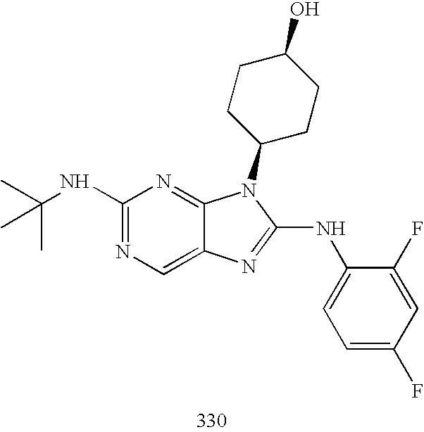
C1(NC(C)(C)C)=NC=C2C(=N1)N(C1CCC(O)CC1)C(NC1=CC=C(F)C=C1F)=N2
